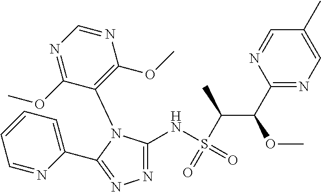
N1=C(NS(C(C(C2=NC=C(C)C=N2)OC)C)(=O)=O)N(C2=C(OC)N=CN=C2OC)C(C2=CC=CC=N2)=N1
